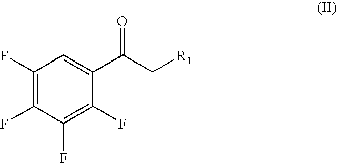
C1(F)=C(F)C(F)=C(F)C(C(C[R1])=O)=C1
